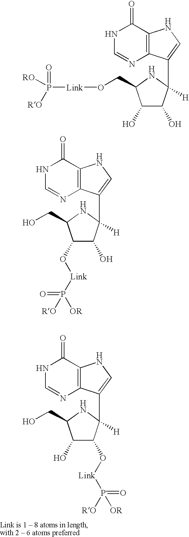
N1C=NC2=C(C1=O)NC=C2C1([H])C(O)C(O)C(CO[Link]P(=O)([RO])[RO])N1.N1C=NC2=C(C1=O)NC=C2C1([H])C(O)C(O[Link]P([OR])([RO])=O)C(CO)N1.N1C=NC2=C(C1=O)NC=C2C1([H])C(O[Link]P([RO])([OR])=O)C(O)C(CO)N1
